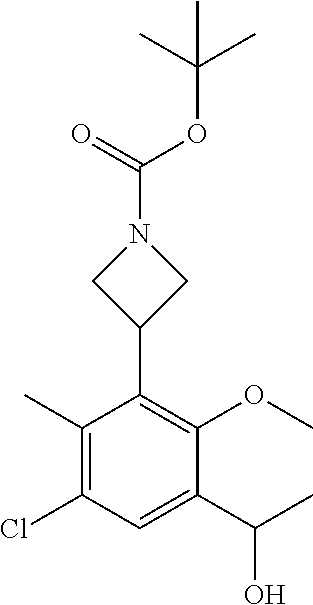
C1(C)=C(Cl)C=C(C(C)O)C(OC)=C1C1CN(C(OC(C)(C)C)=O)C1
